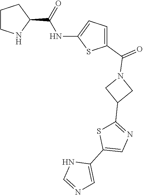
C1CNC(C(=O)NC2=CC=C(C(=O)N3CC(C4=NC=C(C5=CN=CN5)S4)C3)S2)C1
